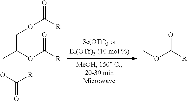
C(C(OC([R])=O)COC([R])=O)OC([R])=O.COC([R])=O
